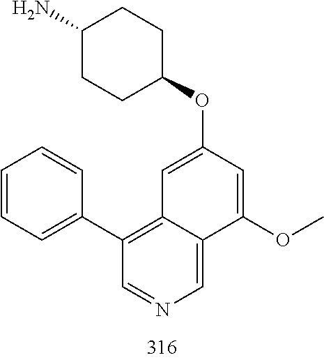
C1(C2=C3C=C(OC4CCC(N)CC4)C=C(OC)C3=CN=C2)=CC=CC=C1
